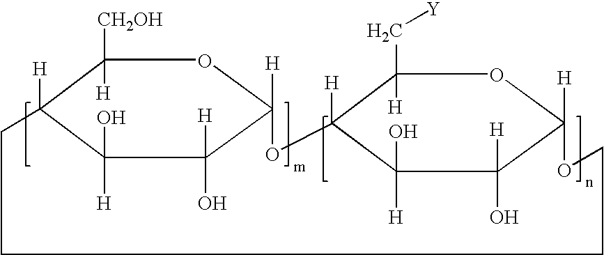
C1([CH2OH])([H])C2([H])C([H])(O)C([H])(O)C([H])(O1)OC1([H])C([H])(C[Y])OC([H])(C([H])(O)C1([H])O)OCCCC2
